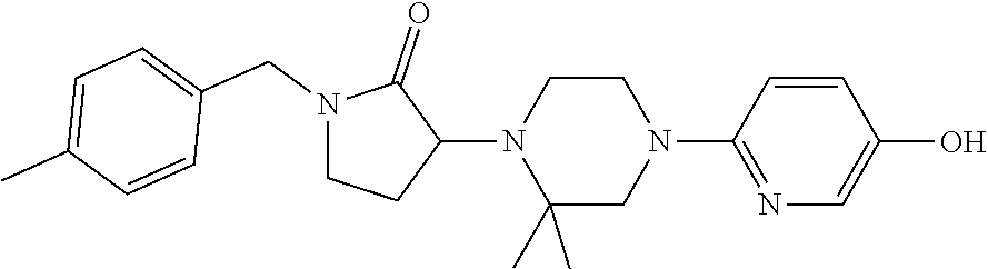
C1=CC(N2CCN(C3C(=O)N(CC4=CC=C(C)C=C4)CC3)C(C)(C)C2)=NC=C1O
